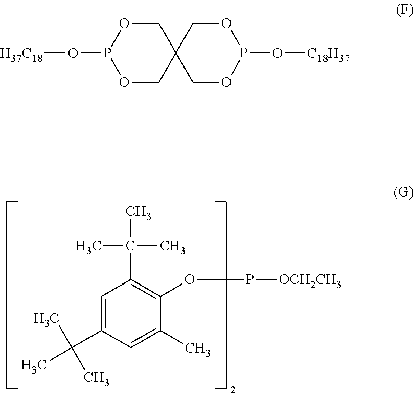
C1=C(C(C)(C)C)C=C(C)C(OP[OCH2CH3])=C1C(C)(C)C.[H37C18]OP1OCC2(CO1)COP(O[C18H37])OC2
